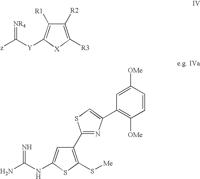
C1([R2])=C([R3])[X]C([Y]C(=[NR4])[z])=C1[R1].C1(C2=NC(C3=C([OMe])C=CC([OMe])=C3)=CS2)=C(S[Me])SC(NC(=N)N)=C1
